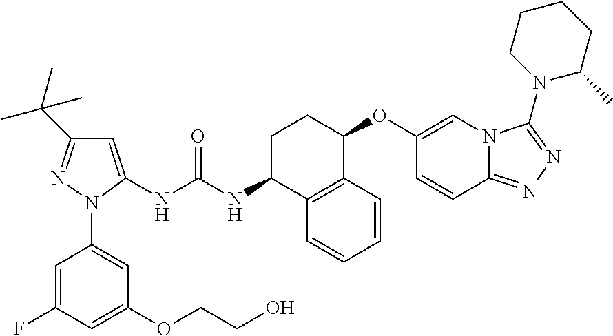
C1=C(F)C=C(OCCO)C=C1N1C(NC(NC2C3=C(C(OC4=CN5C(=NN=C5N5CCCCC5C)C=C4)CC2)C=CC=C3)=O)=CC(C(C)(C)C)=N1
